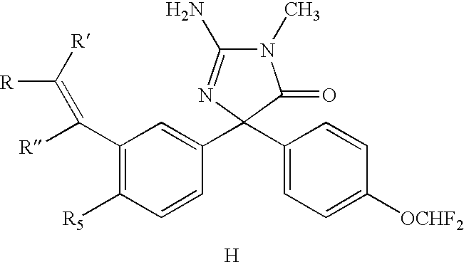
N1(C)C(N)=NC(C2=CC(C(=C([R])[R])[R])=C([R5])C=C2)(C2=CC=C([OCHF2])C=C2)C1=O.[H]
